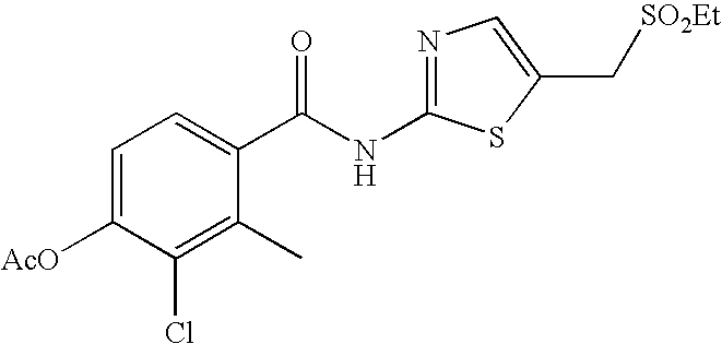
C1=C([AcO])C(Cl)=C(C)C(C(NC2=NC=C(C[SO2Et])S2)=O)=C1
